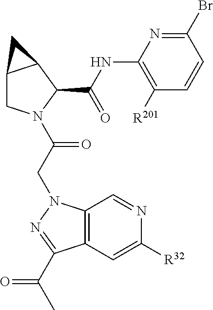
C12CN(C(CN3C4=C(C=C([R32])N=C4)C(C(C)=O)=N3)=O)C(C(NC3=C([R201])C=CC(Br)=N3)=O)C1C2
